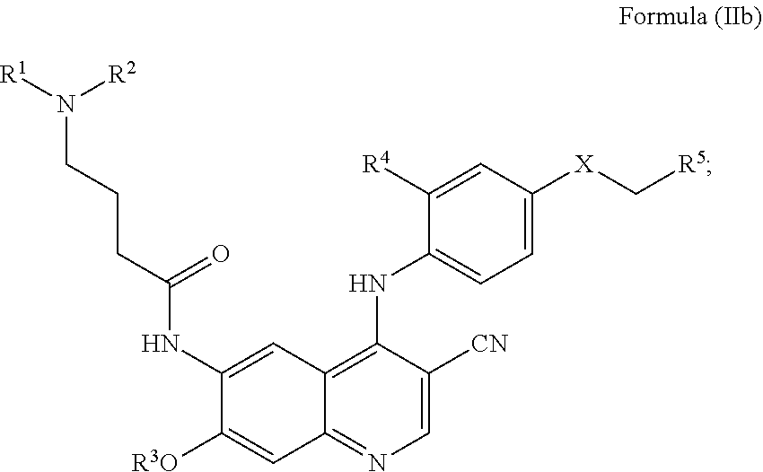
C1(NC2=CC=C([X]C[R5])C=C2[R4])=C2C(=NC=C1[CN])C=C([R3O])C(NC(CCCN([R1])[R2])=O)=C2
